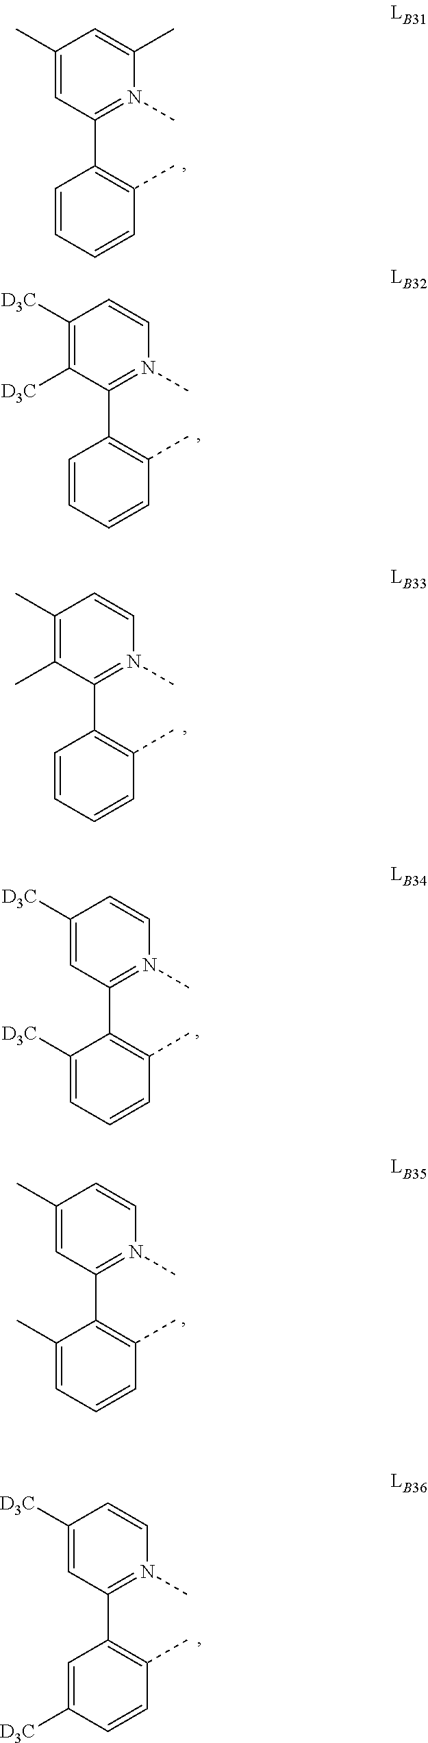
C1(C)=CC(C2=C(C)C=CC=C2)=N(C)C(C)=C1.C1([D3C])=C([D3C])C(C2=C(C)C=CC=C2)=N(C)C=C1.C1(C)=C(C)C(C2=C(C)C=CC=C2)=N(C)C=C1.C1(C)=CC(C2=C(C)C=CC=C2C)=N(C)C=C1.C1([D3C])=CC(C2=C(C)C=CC([D3C])=C2)=N(C)C=C1.C1([D3C])=CC(C2=C(C)C=CC=C2[D3C])=N(C)C=C1
